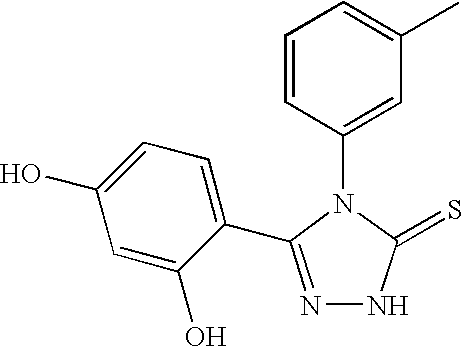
C1(N2C(=S)NN=C2C2=CC=C(O)C=C2O)=CC(C)=CC=C1
